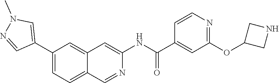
C1(C2=CN(C)N=C2)=CC=C2C(=C1)C=C(NC(C1=CC(OC3CNC3)=NC=C1)=O)N=C2
